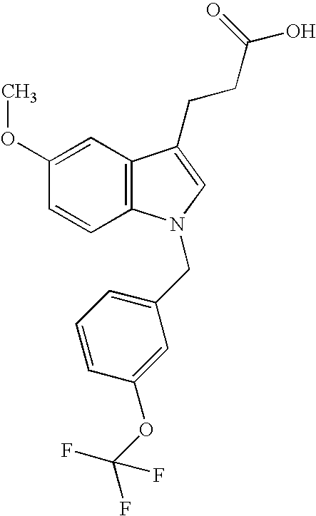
C12=C(C=CC(OC)=C1)N(CC1=CC=CC(OC(F)(F)F)=C1)C=C2CCC(O)=O
